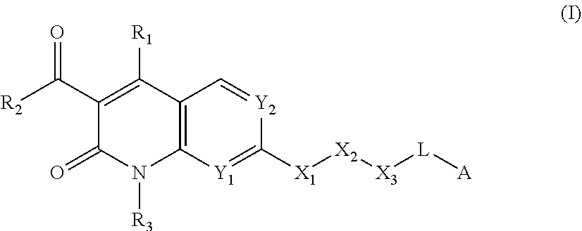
C12=C([Y1]=C([X1][X2][X3][L][A])[Y2]=C1)N([R3])C(=O)C(C(=O)[R2])=C2[R1]
